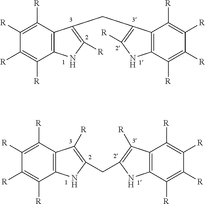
C1([R])=C([R])C([R])=C([R])C2=C1C(CC1=C([R])NC3=C1C([R])=C([R])C([R])=C3[R])=C([R])N2.C1([R])=C([R])C([R])=C([R])C2=C1C([R])=C(CC1=C([R])C3=C(C([R])=C([R])C([R])=C3[R])N1)N2
